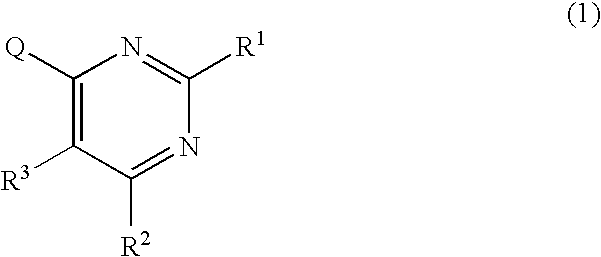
C1([Q])=C([R3])C([R2])=NC([R1])=N1
